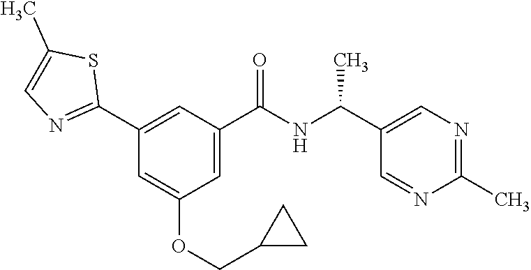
C1(C2=NC=C(C)S2)=CC(C(NC(C2=CN=C(C)N=C2)C)=O)=CC(OCC2CC2)=C1
